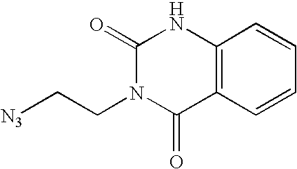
N1C2=C(C(=O)N(CC[N3])C1=O)C=CC=C2
